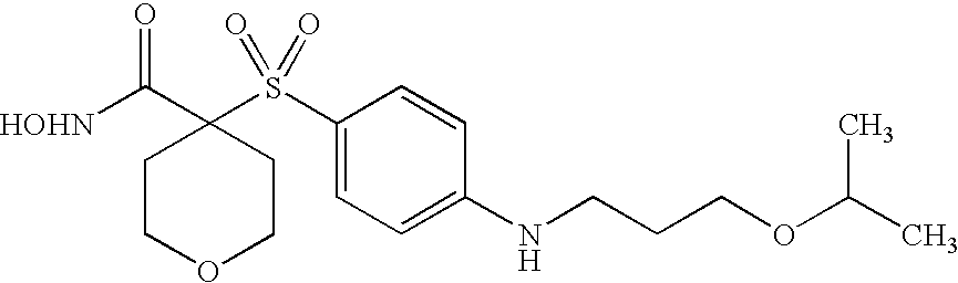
[HOHN]C(C1(S(C2=CC=C(NCCCOC(C)C)C=C2)(=O)=O)CCOCC1)=O
